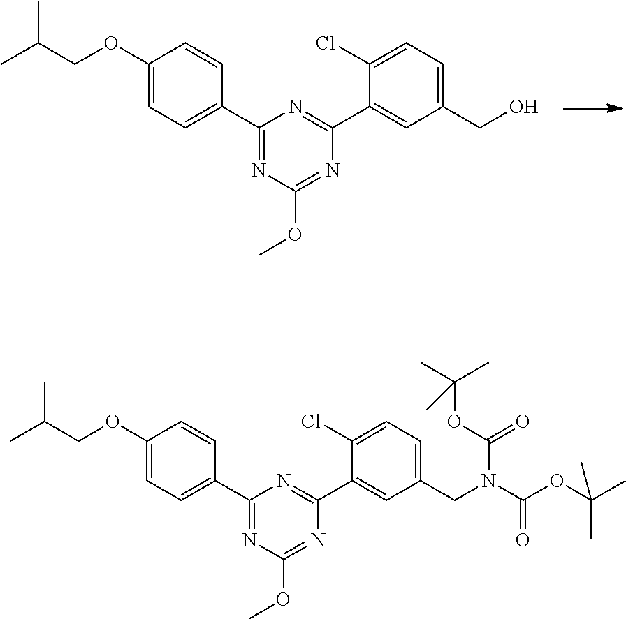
C1(C2=CC=C(OCC(C)C)C=C2)=NC(OC)=NC(C2=CC(CO)=CC=C2Cl)=N1.C1(C2=CC=C(OCC(C)C)C=C2)=NC(OC)=NC(C2=CC(CN(C(OC(C)(C)C)=O)C(OC(C)(C)C)=O)=CC=C2Cl)=N1
